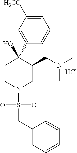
C1=C(C2(O)CCN(S(CC3=CC=CC=C3)(=O)=O)CC2CN(C)C)C=CC=C1[H3CO].Cl
